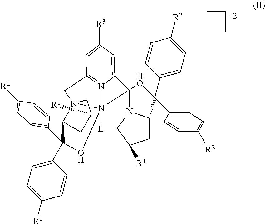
C1([R1])CN23[Ni]4([L])(N5=C(C=C([R3])C=C5CN5C(C(C6=CC=C([R2])C=C6)(C6=CC=C([R2])C=C6)[HO]4)CC([R1])C5)C2)OC(C2=CC=C([R2])C=C2)(C2=CC=C([R2])C=C2)C3C1
